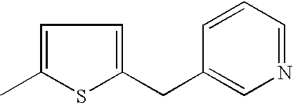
C1=C(C)SC(CC2=CN=CC=C2)=C1
